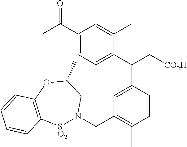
C1(C(C)=O)=CC=C(C(C[CO2H])C2=CC(CN3[SO2]C4=C(OC(C)C3)C=CC=C4)=C(C)C=C2)C(C)=C1
